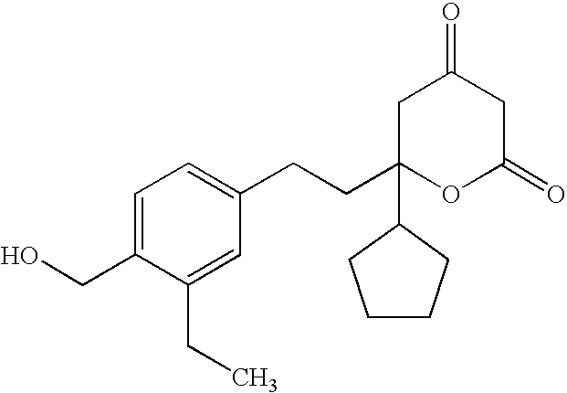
C1=C(CO)C(CC)=CC(CCC2(C3CCCC3)OC(=O)CC(=O)C2)=C1
